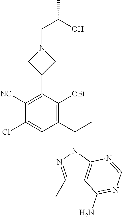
C1(C(C)N2N=C(C)C3=C2N=CN=C3N)=C([OEt])C(C2CN(CC(O)C)C2)=C([NC])C(Cl)=C1
